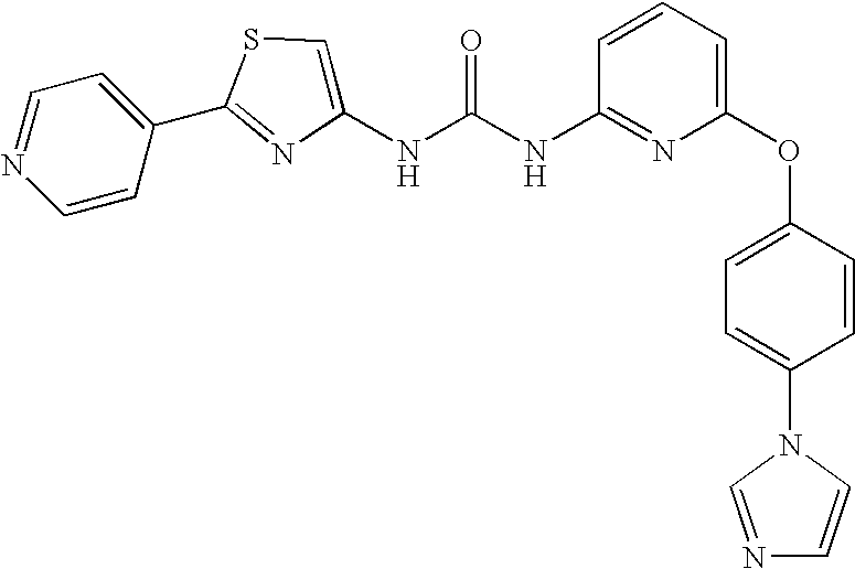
C1=CC(C2=NC(NC(NC3=NC(OC4=CC=C(N5C=NC=C5)C=C4)=CC=C3)=O)=CS2)=CC=N1
